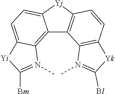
C12=C3C(=CC=C1[Yj]C1=C2C2=C(C=C1)[Yk]C([Bl])=N2C)[Yi]C([Bm])=N3C
